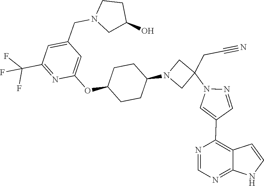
C1=NC(C2=CN(C3(CC#N)CN(C4CCC(OC5=CC(CN6CC(O)CC6)=CC(C(F)(F)F)=N5)CC4)C3)N=C2)=C2C(=N1)NC=C2
